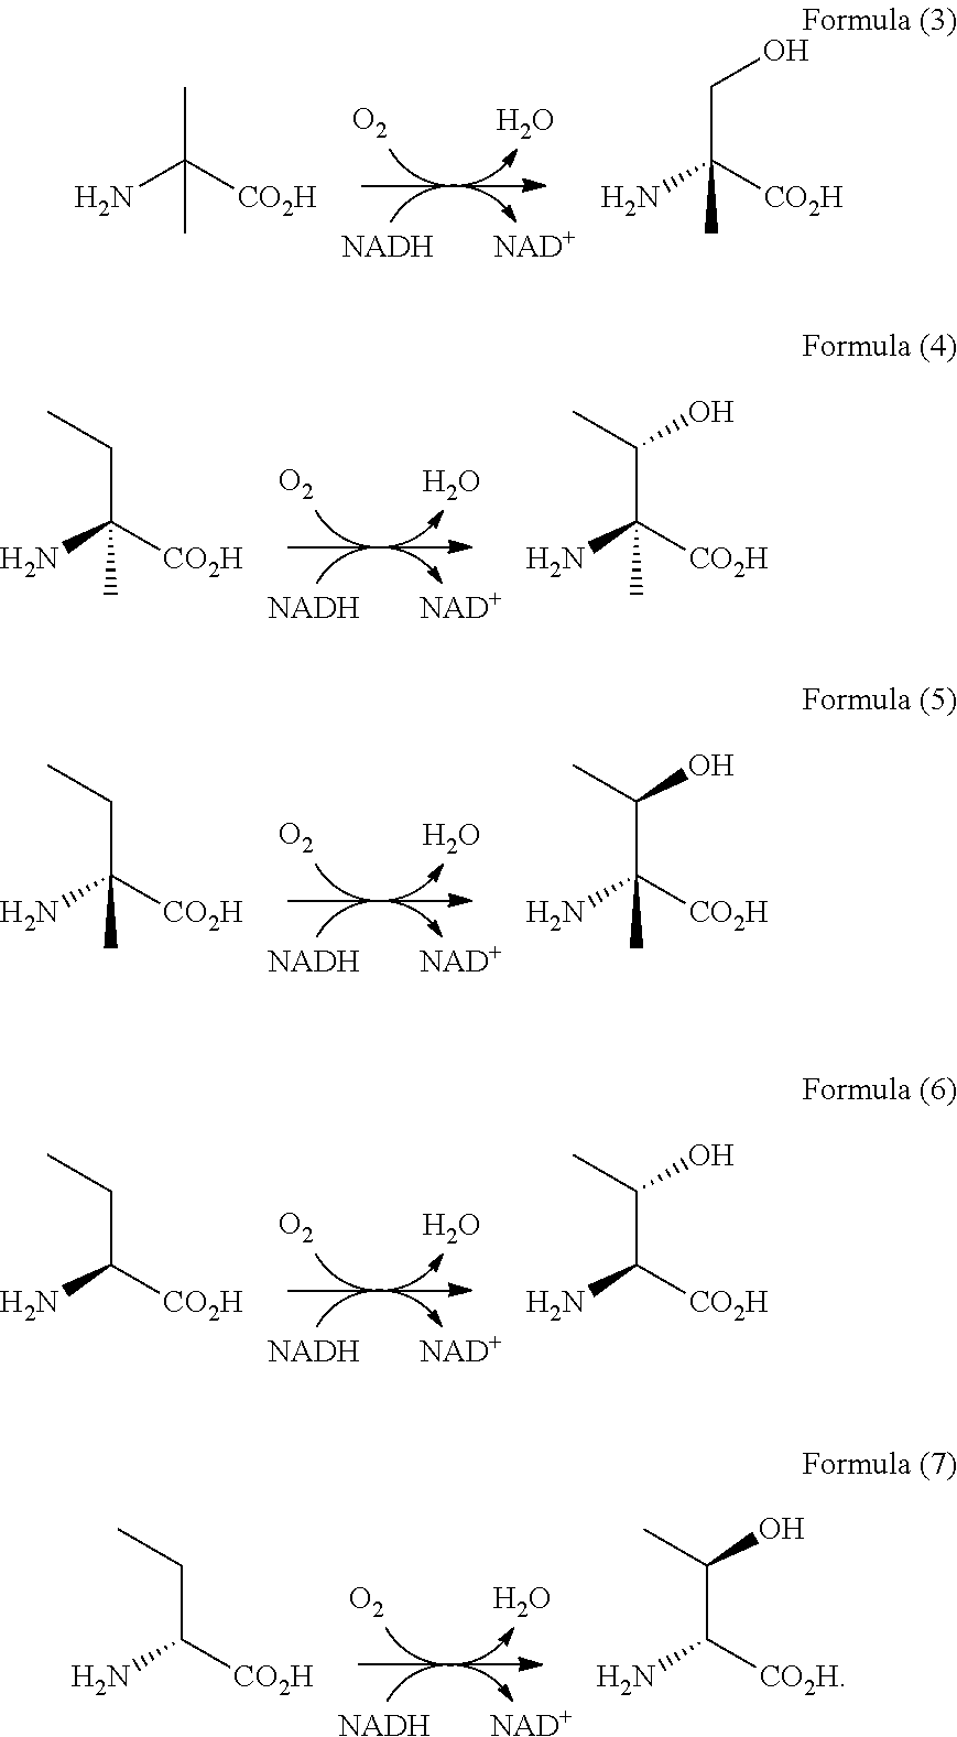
[O2].O.[NADH].[NAD+].NC([CO2H])(C)C.NC([CO2H])(CO)C.[O2].O.[NADH].[NAD+].NC([CO2H])(CC)C.NC([CO2H])(C(O)C)C.[O2].O.[NADH].[NAD+].NC([CO2H])(CC)C.NC([CO2H])(C(O)C)C.[O2].O.[NADH].[NAD+].NC([CO2H])CC.NC([CO2H])C(O)C.[O2].O.[NADH].[NAD+].NC([CO2H])CC.NC([CO2H])C(O)C
